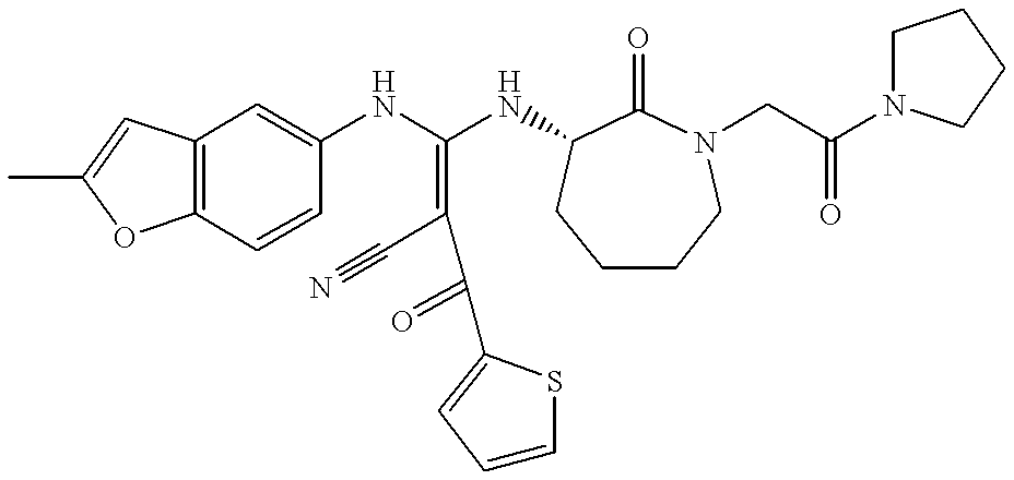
C12=C(C=CC(NC(NC3C(=O)N(CC(N4CCCC4)=O)CCCC3)=C(C#N)C(=O)C3=CC=CS3)=C1)OC(C)=C2
